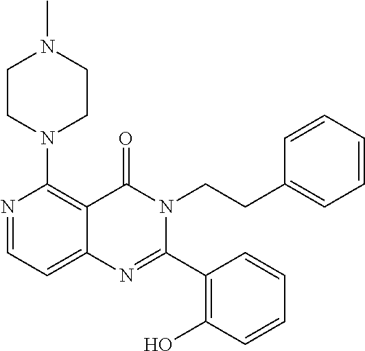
N1=CC=C2C(=C1N1CCN(C)CC1)C(=O)N(CCC1=CC=CC=C1)C(C1=C(O)C=CC=C1)=N2
